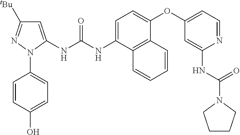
C1=CC(O)=CC=C1N1C(NC(NC2=CC=C(OC3=CC=NC(NC(N4CCCC4)=O)=C3)C3=C2C=CC=C3)=O)=CC([tBu])=N1
